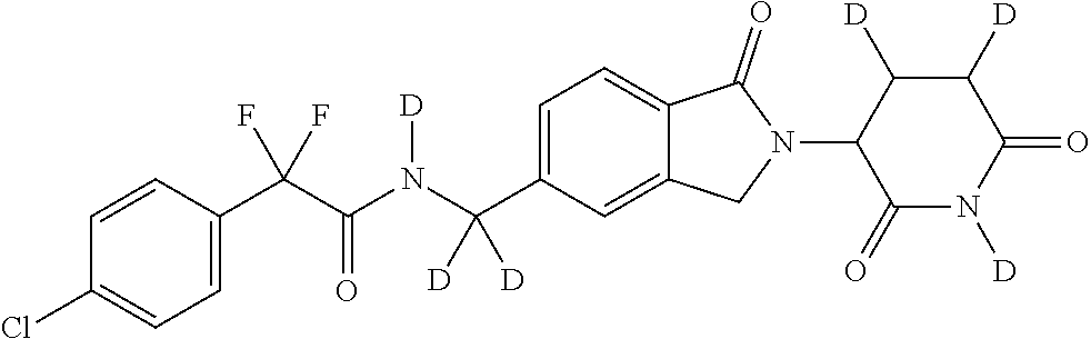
C1=CC(C(C(N(C(C2=CC=C3C(=C2)CN(C2C(=O)N([D])C(=O)C([D])C2[D])C3=O)([D])[D])[D])=O)(F)F)=CC=C1Cl
